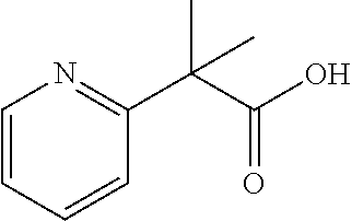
C1=CC=CC(C(C(O)=O)(C)C)=N1
